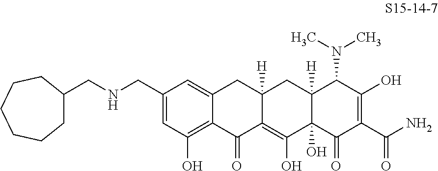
C12=CC(CNCC3CCCCCC3)=CC(O)=C1C(=O)C1=C(O)C3(O)C([H])(CC1([H])C2)C(N(C)C)C(O)=C(C(N)=O)C3=O
